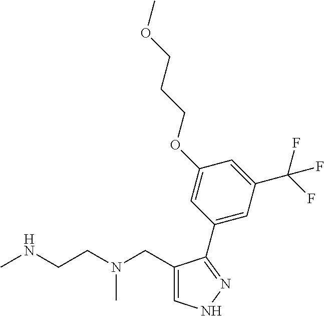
C1(CN(CCNC)C)=CNN=C1C1=CC(C(F)(F)F)=CC(OCCCOC)=C1
